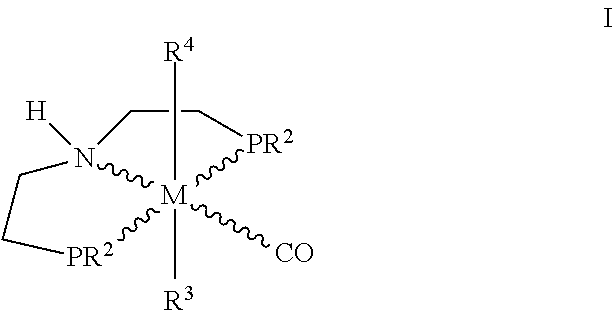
C1C[PR2][M]2([R3])([R4])([CO])N1([H])CC[PR2]2
